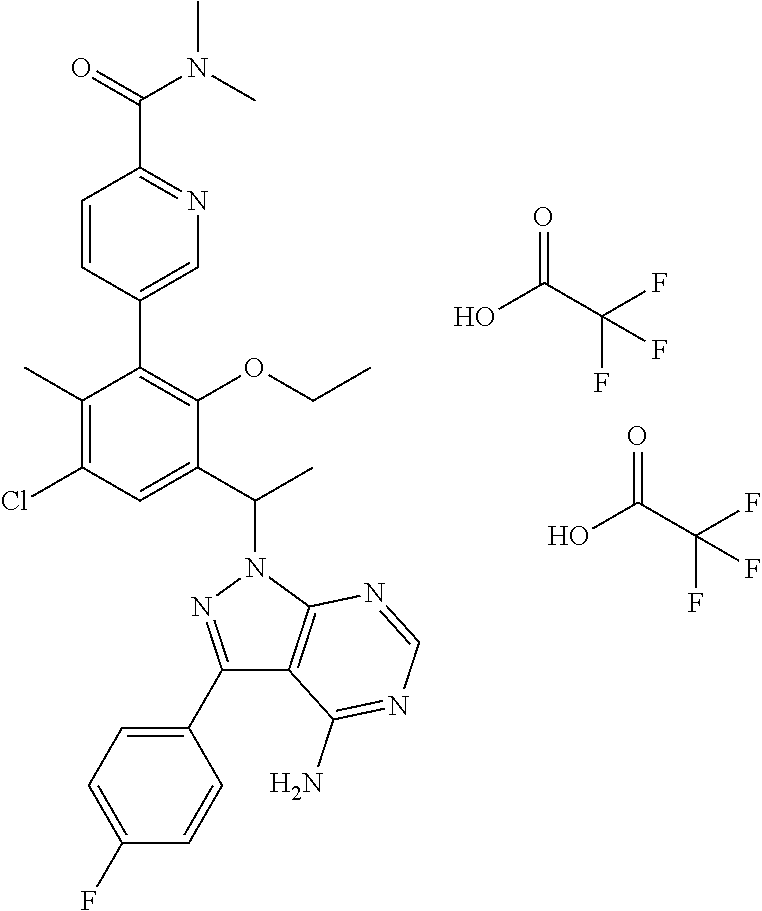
C1=CC(C2=C(OCC)C(C(C)N3N=C(C4=CC=C(F)C=C4)C4=C3N=CN=C4N)=CC(Cl)=C2C)=CN=C1C(=O)N(C)C.OC(C(F)(F)F)=O.OC(C(F)(F)F)=O
